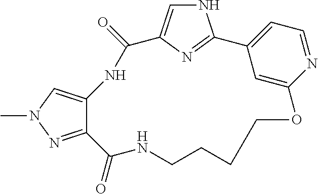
N1C=C2N=C1C1=CC=NC(=C1)OCCCCNC(=O)C1=NN(C)C=C1NC2=O
